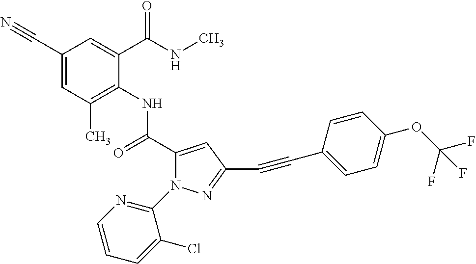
C1(C#N)=CC(C)=C(NC(C2=CC(C#CC3=CC=C(OC(F)(F)F)C=C3)=NN2C2=NC=CC=C2Cl)=O)C(C(NC)=O)=C1
